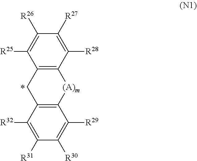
C12=C(C([R28])=C([R27])C([R26])=C1[R25])[(A)m]C1=C(C2)C([R32])=C([R31])C([R30])=C1[R29]
